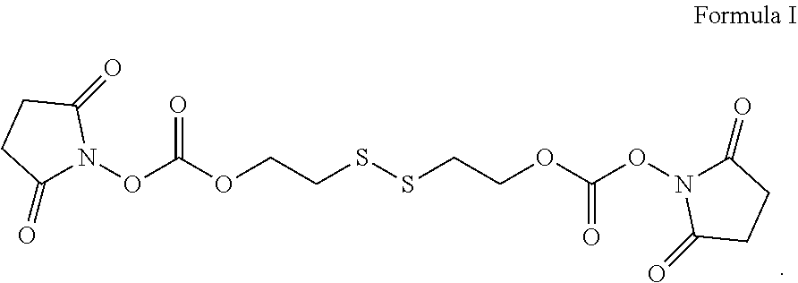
C1(=O)N(OC(OCCSSCCOC(ON2C(=O)CCC2=O)=O)=O)C(=O)CC1
